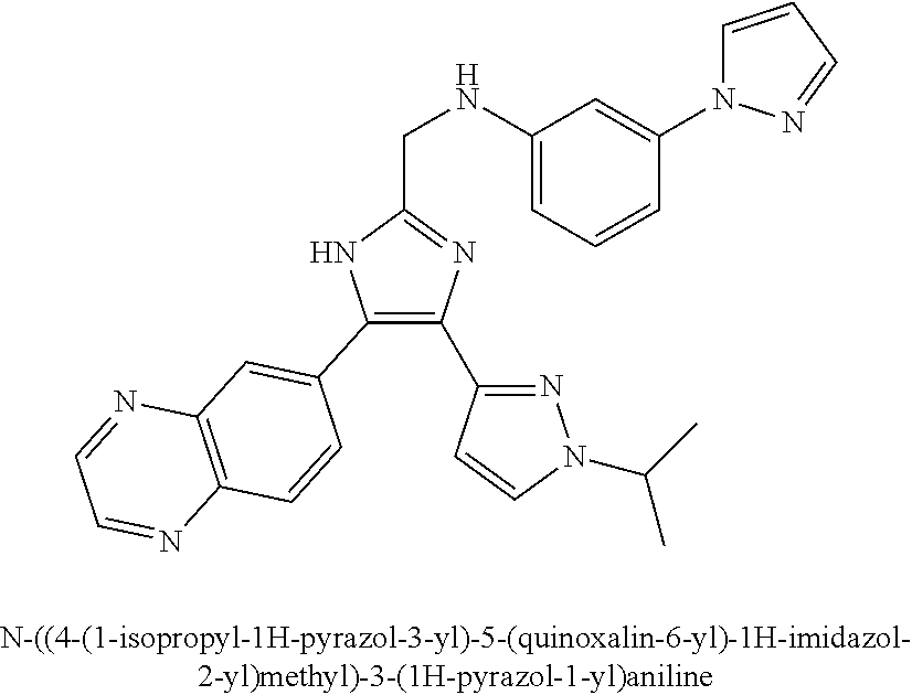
C1(C2=C(C3=NN(C(C)C)C=C3)N=C(CNC3=CC=CC(N4C=CC=N4)=C3)N2)=CC2=C(C=C1)N=CC=N2
